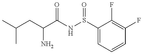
C(CC(N)C(=O)NS(=O)C1=CC=CC(F)=C1F)(C)C
